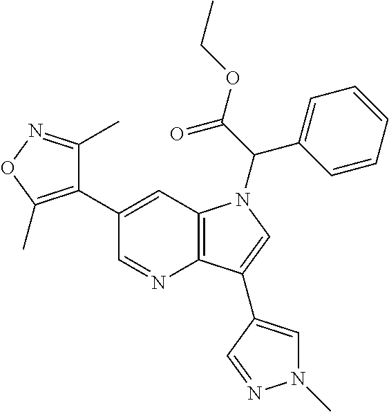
C1(C2=C(C)ON=C2C)=CC2=C(N=C1)C(C1=CN(C)N=C1)=CN2C(C1=CC=CC=C1)C(OCC)=O
